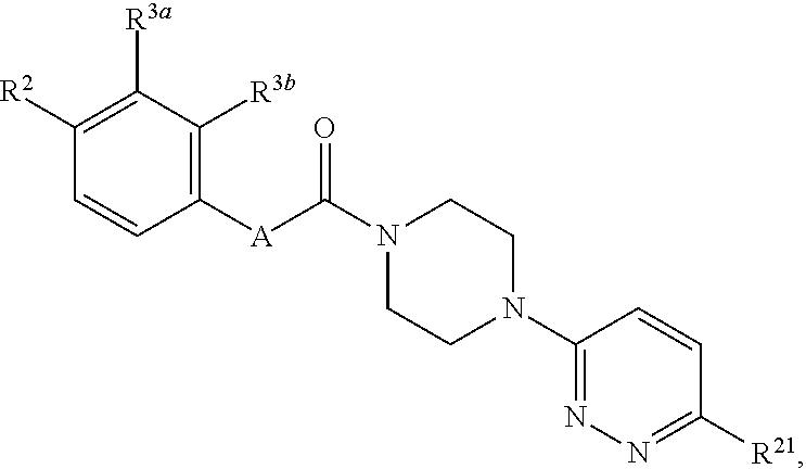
N1(C([A]C2=C([R3b])C([R3a])=C([R2])C=C2)=O)CCN(C2=NN=C([R21])C=C2)CC1
